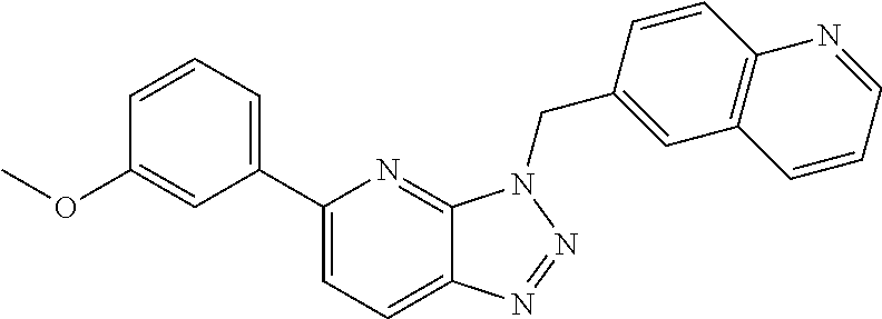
C12=CC=C(C3=CC=CC(OC)=C3)N=C1N(CC1=CC3=C(C=C1)N=CC=C3)N=N2
